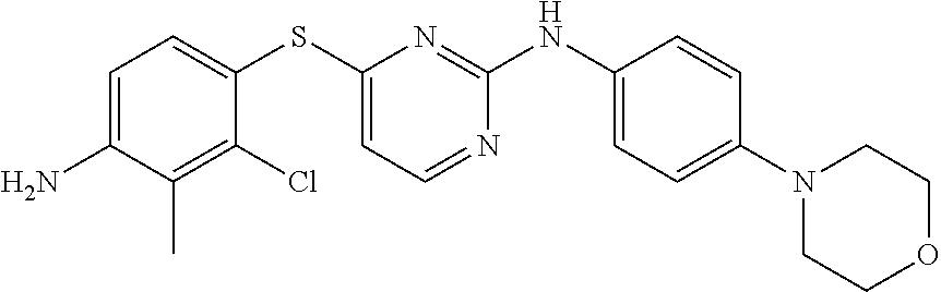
C1(N2CCOCC2)=CC=C(NC2=NC(SC3=CC=C(N)C(C)=C3Cl)=CC=N2)C=C1
